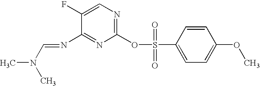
C1(F)=CN=C(OS(=O)(=O)C2=CC=C(OC)C=C2)N=C1N=CN(C)C
